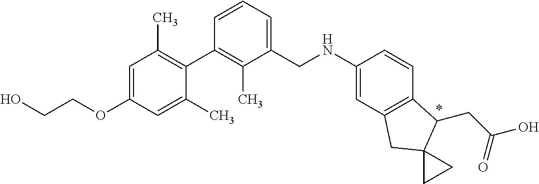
C1=C(OCCO)C=C(C)C(C2=C(C)C(CNC3=CC4=C(C=C3)C(CC(O)=O)C3(C4)CC3)=CC=C2)=C1C
